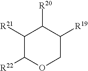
C1([R21])C([R22])OCC([R19])C1[R20]
